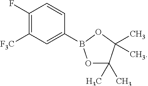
C1(F)=C([F3C])C=C(B2OC(C)(C)C(C)(C)O2)C=C1
